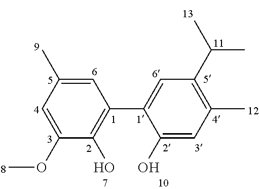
C1=C(C)C=C(OC)C(O)=C1C1=CC(C(C)C)=C(C)C=C1O
